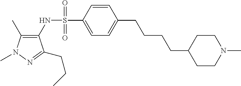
C1(C)=C(NS(C2=CC=C(CCCCC3CCN(C)CC3)C=C2)(=O)=O)C(CCC)=NN1C
